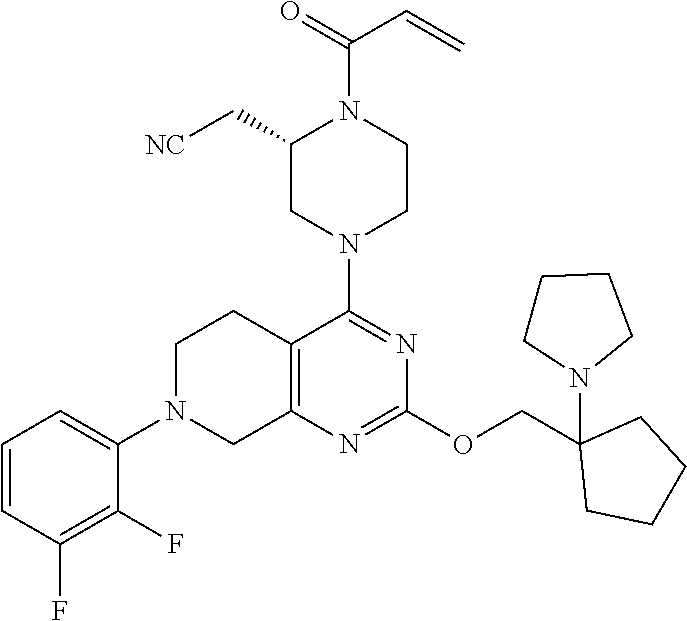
C1=CC(F)=C(F)C(N2CC3=C(CC2)C(N2CCN(C(=O)C=C)C(C[NC])C2)=NC(OCC2(N4CCCC4)CCCC2)=N3)=C1
